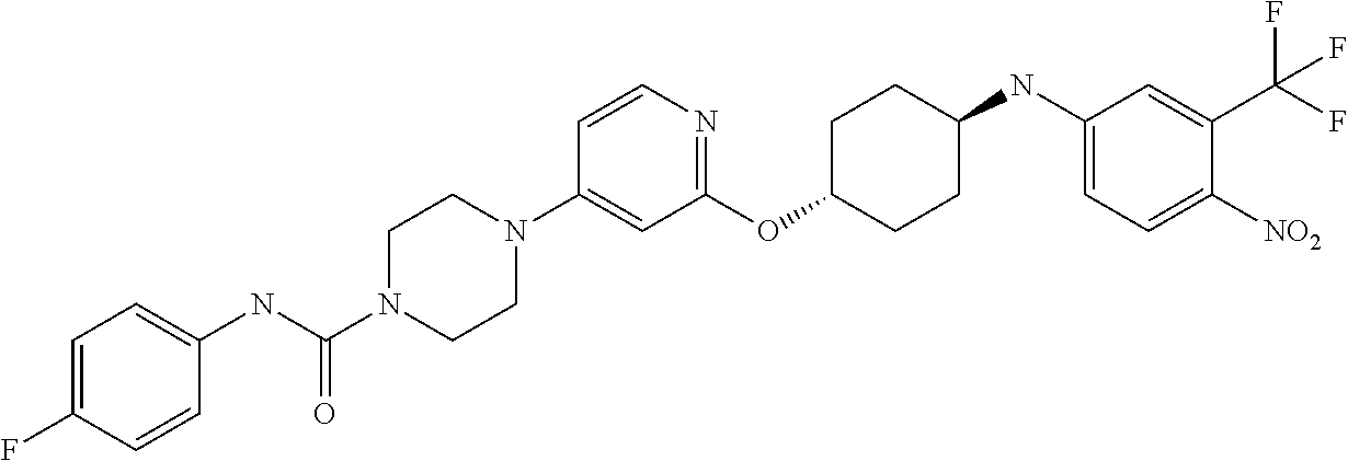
C1(OC2CCC(NC3=CC=C([NO2])C(C(F)(F)F)=C3)CC2)=NC=CC(N2CCN(C(NC3=CC=C(F)C=C3)=O)CC2)=C1
